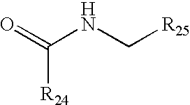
O=C(NC[R25])[R24]
